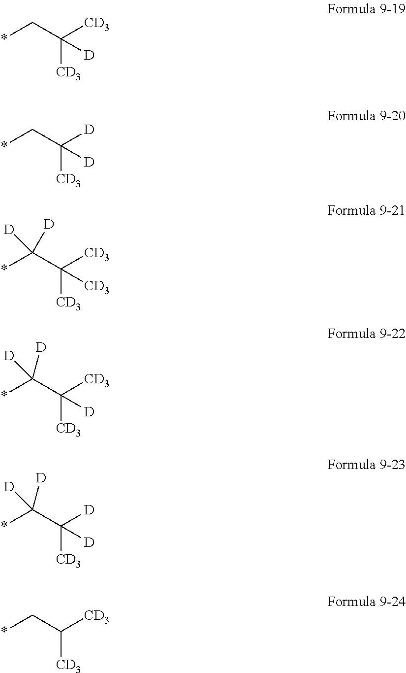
C(C([CD3])([CD3])[D])*.C(C([D])([CD3])[D])*.C(C([CD3])([CD3])[CD3])(*)([D])[D].C(C([CD3])([CD3])[D])(*)([D])[D].C(C([D])([CD3])[D])(*)([D])[D].C(C([CD3])[CD3])*
